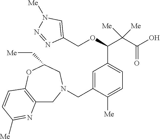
C(C1=CC(C(OCC2=CN([Me])N=N2)C(C(O)=O)([Me])[Me])=CC=C1[Me])N1CC2=C(OC(C[Me])C1)C=CC([Me])=N2
